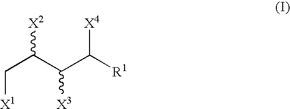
C(C([X2])C(C([X4])[R1])[X3])[X1]
